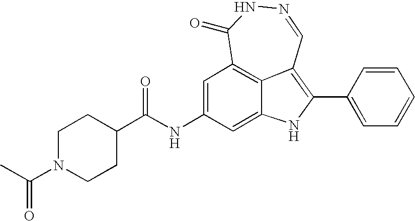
N1=CC2=C(C3=CC=CC=C3)NC3=CC(NC(=O)C4CCN(C(C)=O)CC4)=CC(=C23)C(=O)N1
